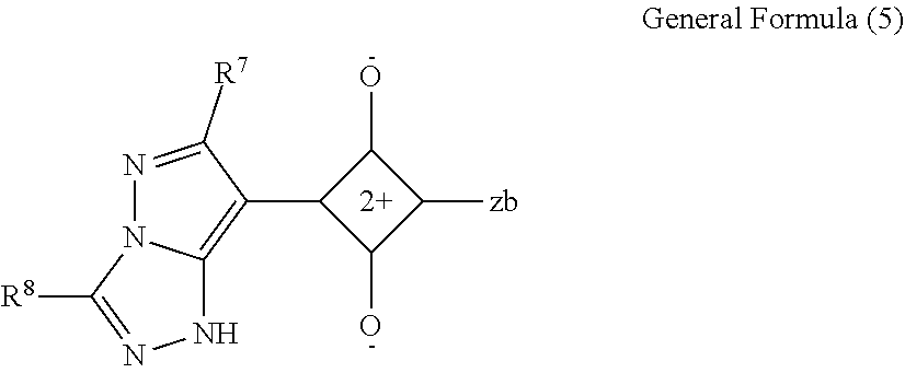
C1(C2=C3N(N=C2[R7])C([R8])=NN3)C(O)C([zb])C1O
